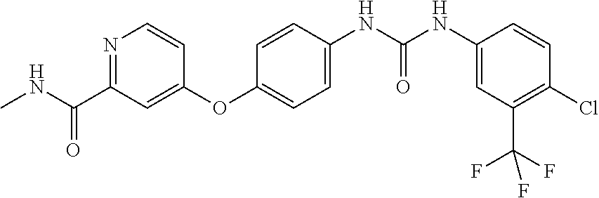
CNC(C1=NC=CC(OC2=CC=C(NC(NC3=CC(C(F)(F)F)=C(Cl)C=C3)=O)C=C2)=C1)=O
